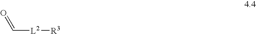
O=C[L2][R3]
